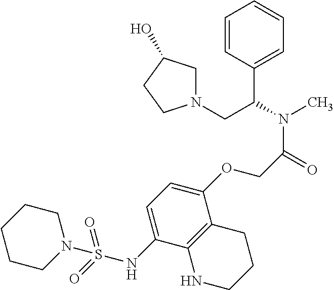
C1=CC(C(N(C)C(=O)COC2=CC=C(NS(=O)(=O)N3CCCCC3)C3=C2CCCN3)CN2CC(O)CC2)=CC=C1
